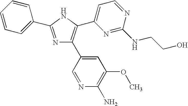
N1=C(C2=CC=CC=C2)NC(C2=CC=NC(NCCO)=N2)=C1C1=CC(OC)=C(N)N=C1
